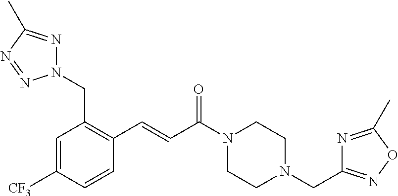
N1(CC2=C(C=CC(=O)N3CCN(CC4=NOC(C)=N4)CC3)C=CC([CF3])=C2)N=C(C)N=N1
